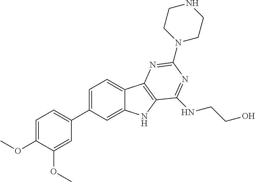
C1=C(OC)C(OC)=CC(C2=CC=C3C(=C2)NC2=C3N=C(N3CCNCC3)N=C2NCCO)=C1
